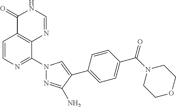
C1=CN=C(N2N=C(N)C(C3=CC=C(C(=O)N4CCOCC4)C=C3)=C2)C2=C1C(=O)NC=N2
